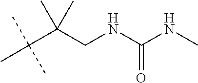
C(C(CNC(NC)=O)(C)C)(C)(C)C
